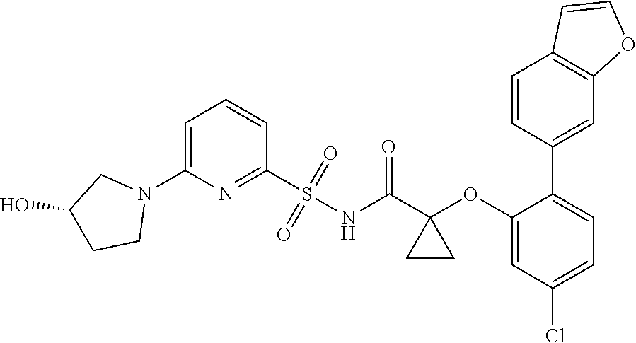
C1=C(N2CC(O)CC2)N=C(S(NC(C2(OC3=CC(Cl)=CC=C3C3=CC4=C(C=C3)C=CO4)CC2)=O)(=O)=O)C=C1
